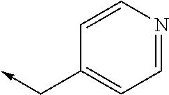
C1=CN=CC=C1C->C
